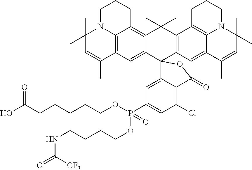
C1N2C3=C(C(C)=CC2(C)C)C=C2C(=C3CC1)C(C)(C)C1=C(C23C2=CC(P(=O)(OCCCCNC(=O)[CF3])OCCCCCC(O)=O)=CC(Cl)=C2C(=O)O3)C=C2C3=C1CCCN3C(C)(C)C=C2C
